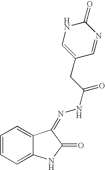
C1=CC=C2C(=C1)C(=NNC(CC1=CNC(=O)N=C1)=O)C(=O)N2
